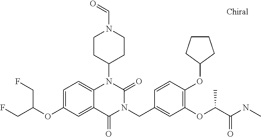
C1=C(OC(CF)CF)C=C2C(=C1)N(C1CCN(C=O)CC1)C(=O)N(CC1=CC(OC(C(NC)=O)C)=C(OC3CCCC3)C=C1)C2=O
